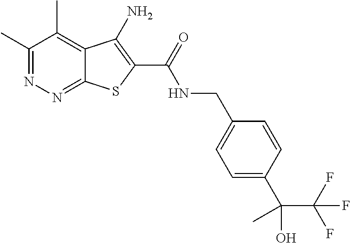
C1(C)=NN=C2C(=C1C)C(N)=C(C(=O)NCC1=CC=C(C(C(F)(F)F)(O)C)C=C1)S2
